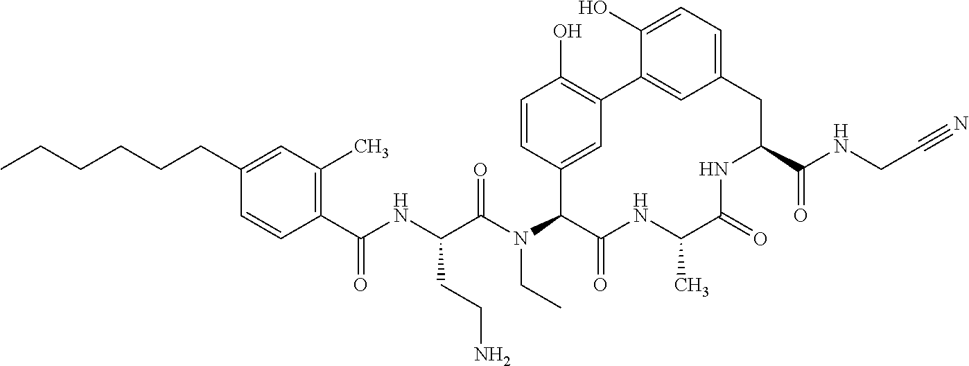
C1(C(NC(C(N(C2C(=O)NC(C)C(=O)NC(C(NCC#N)=O)CC3=CC=C(O)C(=C3)C3=C(O)C=CC2=C3)CC)=O)CCN)=O)=C(C)C=C(CCCCCC)C=C1
